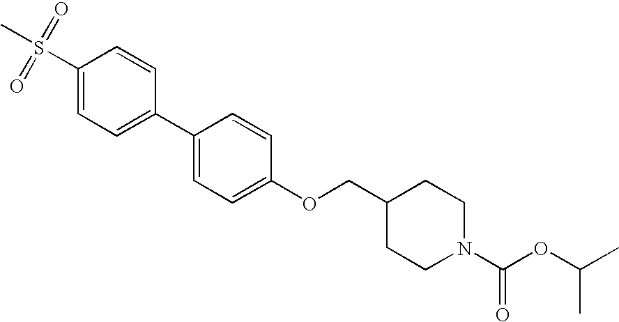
S(C1=CC=C(C2=CC=C(OCC3CCN(C(=O)OC(C)C)CC3)C=C2)C=C1)(C)(=O)=O
